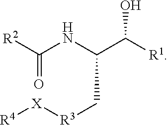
[R2]C(NC(C([R1])O)C[R3][X][R4])=O
